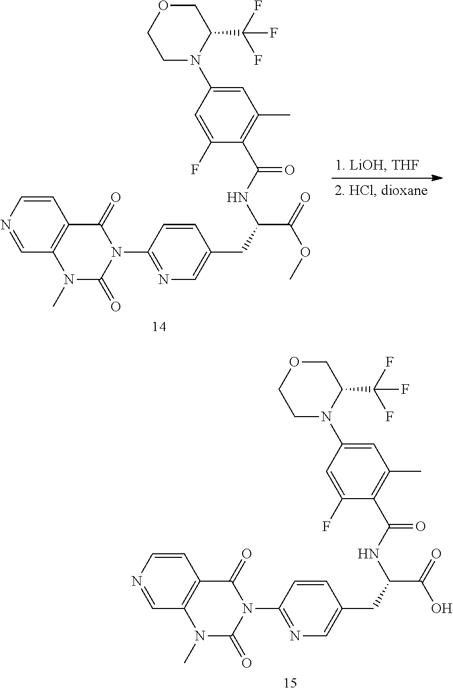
C1(N2C(=O)C3=C(N(C)C2=O)C=NC=C3)=NC=C(CC(C(=O)O)NC(C2=C(C)C=C(N3C(C(F)(F)F)COCC3)C=C2F)=O)C=C1.C1(N2C(=O)C3=C(N(C)C2=O)C=NC=C3)=NC=C(CC(C(=O)OC)NC(C2=C(C)C=C(N3C(C(F)(F)F)COCC3)C=C2F)=O)C=C1
